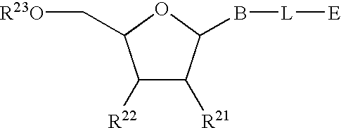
[R22]C1C([R21])C(B[L][E])OC1C[R23O]
